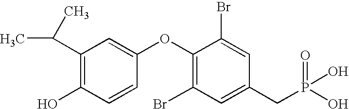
CC(C)C1=C(O)C=CC(OC2=C(Br)C=C(CP(O)(O)=O)C=C2Br)=C1
